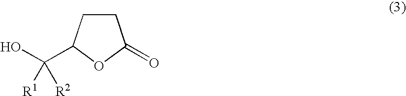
C1CC(C(O)([R1])[R2])OC1=O
